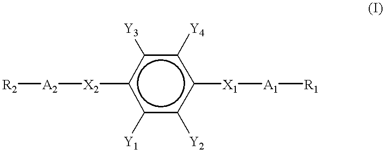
[R2][A2][X2]c1c([Y1])c([Y2])c([X1][A1][R1])c([Y4])c1[Y3]
